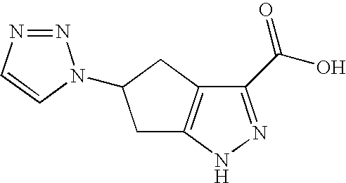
C1(C(O)=O)=NNC2=C1CC(N1N=NC=C1)C2
